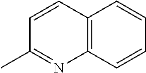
C12=C(C=CC=C1)N=C(C)C=C2
